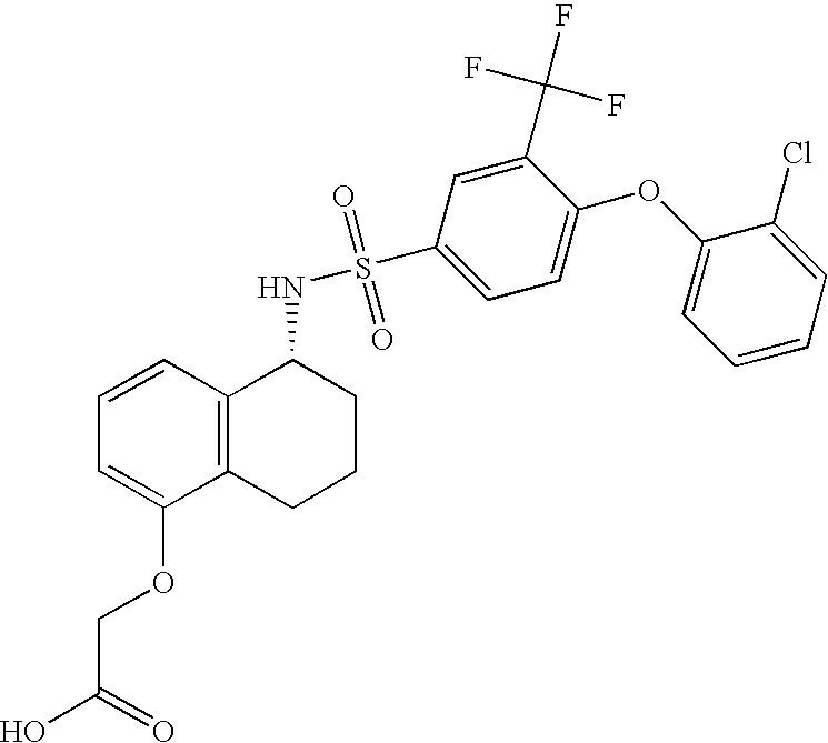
C1=CC2=C(C(OCC(O)=O)=C1)CCCC2NS(=O)(=O)C1=CC=C(OC2=CC=CC=C2Cl)C(C(F)(F)F)=C1
